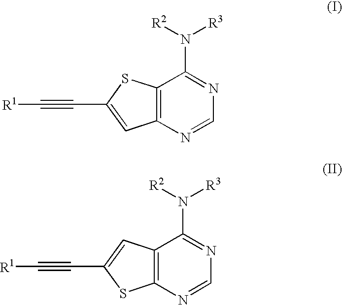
C12=C(N=CN=C1N([R2])[R3])C=C(C#C[R1])S2.C12=C(N=CN=C1N([R2])[R3])SC(C#C[R1])=C2
